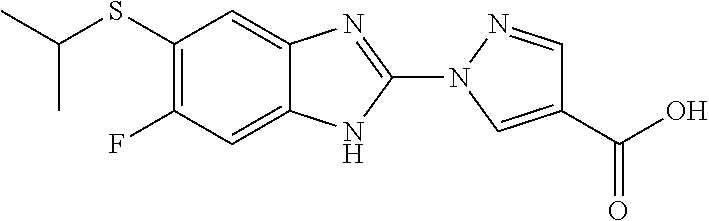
C12=CC(F)=C(SC(C)C)C=C1N=C(N1C=C(C(O)=O)C=N1)N2
